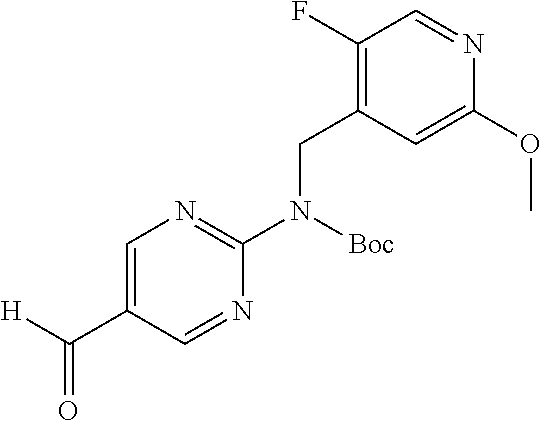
[H]C(C1=CN=C(N([Boc])CC2=C(F)C=NC(OC)=C2)N=C1)=O
